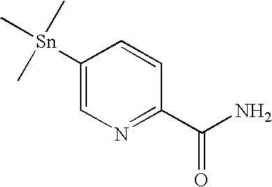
C1([Sn](C)(C)C)=CN=C(C(N)=O)C=C1
